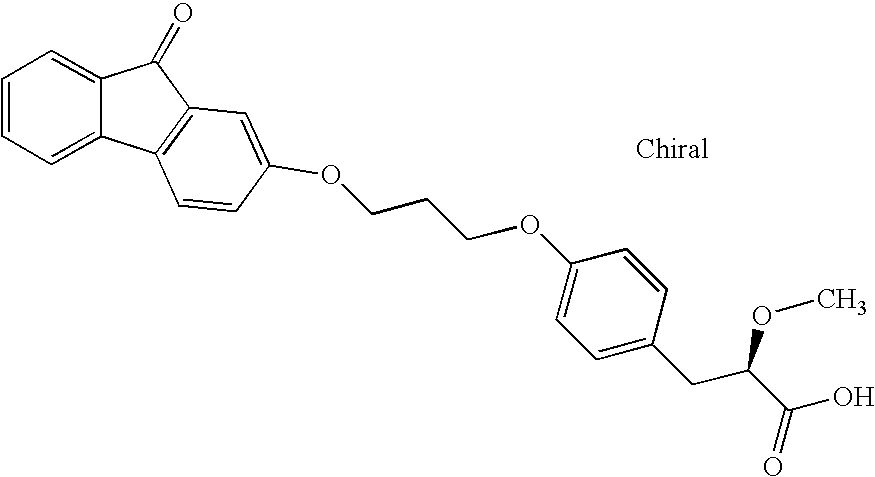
O(CCCOC1=CC2=C(C3=CC=CC=C3C2=O)C=C1)C1=CC=C(CC(C(O)=O)OC)C=C1
